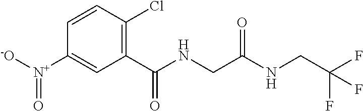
C1([N+]([-O])=O)=CC(C(NCC(NCC(F)(F)F)=O)=O)=C(Cl)C=C1
